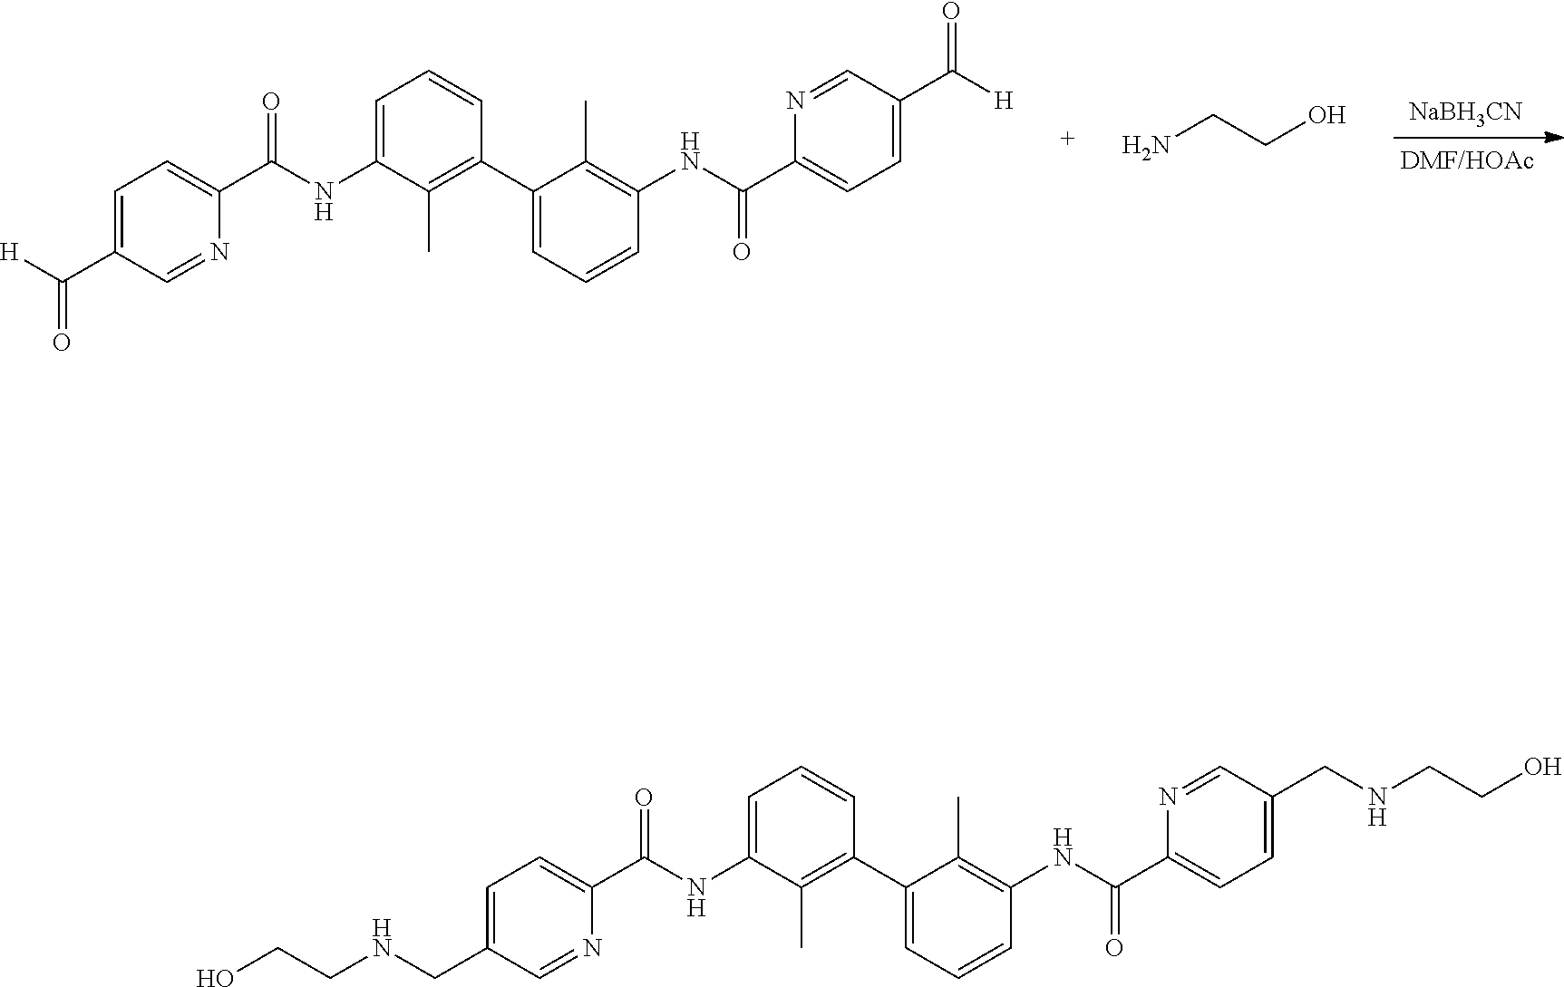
[DMF/HOAc].[NaBH3CN].C1(C([H])=O)=CC=C(C(=O)NC2=CC=CC(C3=CC=CC(NC(C4=CC=C(C([H])=O)C=N4)=O)=C3C)=C2C)N=C1.NCCO.C1(CNCCO)=CC=C(C(=O)NC2=CC=CC(C3=CC=CC(NC(C4=CC=C(CNCCO)C=N4)=O)=C3C)=C2C)N=C1
